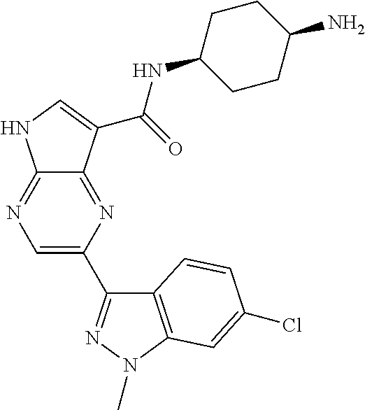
C12=NC=C(C3=NN(C)C4=C3C=CC(Cl)=C4)N=C1C(C(=O)NC1CCC(N)CC1)=CN2
